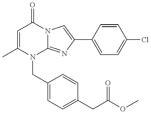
C1=C(C)N(CC2=CC=C(CC(OC)=O)C=C2)C2=NC(C3=CC=C(Cl)C=C3)=CN2C1=O
